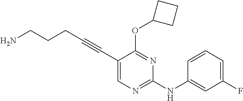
NCCCC#CC1=CN=C(NC2=CC(F)=CC=C2)N=C1OC1CCC1
